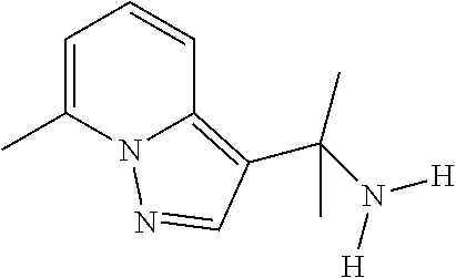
C1=C(C)N2C(=C(C(N([H])[H])(C)C)C=N2)C=C1
